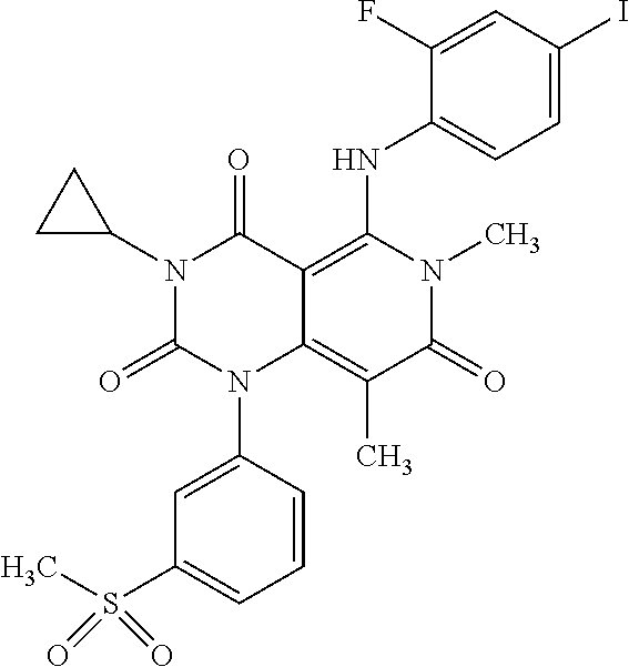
N1(C2CC2)C(=O)N(C2=CC(S(C)(=O)=O)=CC=C2)C2=C(C)C(=O)N(C)C(NC3=CC=C(I)C=C3F)=C2C1=O
